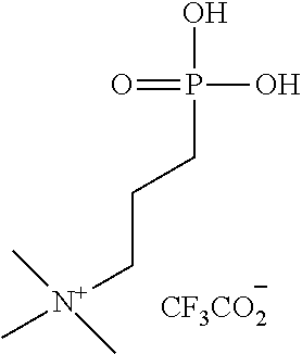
OP(=O)(O)CCC[N+](C)(C)C.[CF3CO2]
